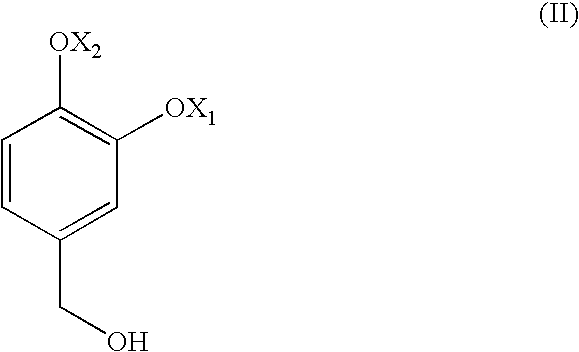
C1=CC(CO)=CC([OX1])=C1[OX2]
